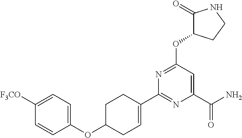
C1(C2=CCC(OC3=CC=C([F3CO])C=C3)CC2)=NC(C(N)=O)=CC(OC2C(=O)NCC2)=N1
